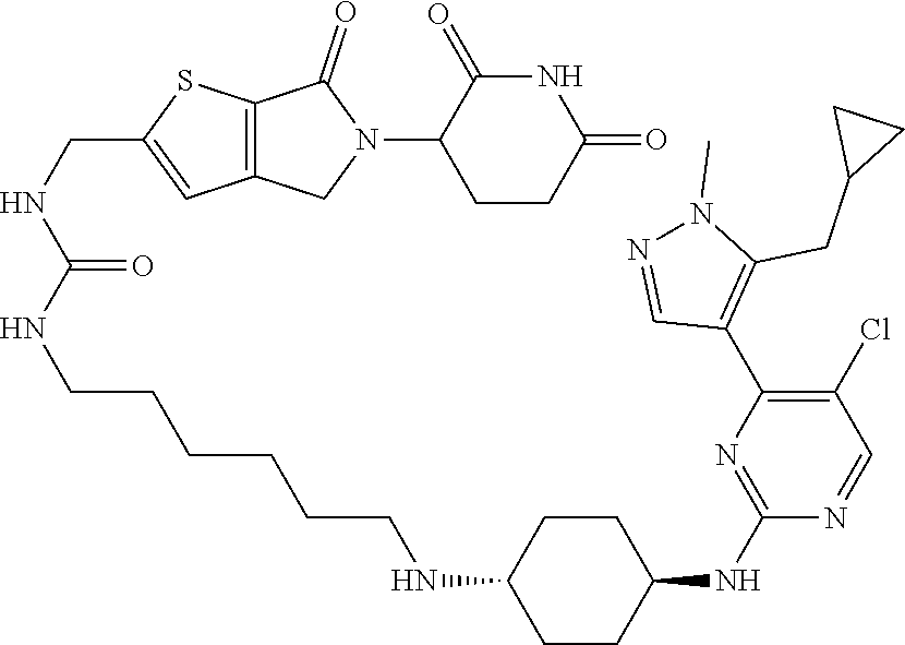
C1CC(=O)NC(=O)C1N1C(=O)C2=C(C1)C=C(CNC(NCCCCCCNC1CCC(NC3=NC(C4=C(CC5CC5)N(C)N=C4)=C(Cl)C=N3)CC1)=O)S2
